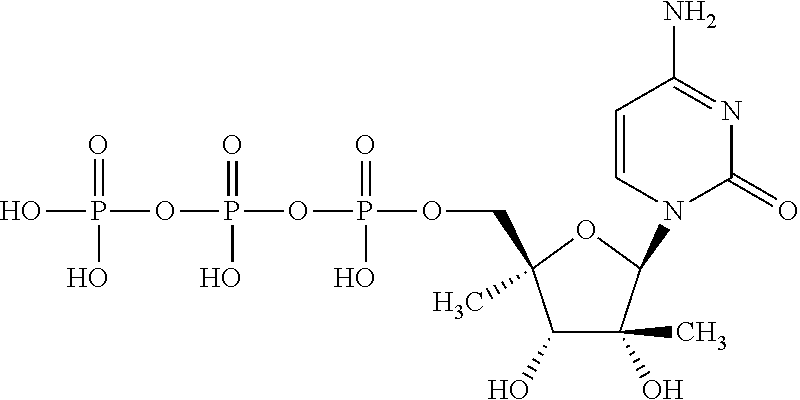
OP(=O)(OP(=O)(O)OP(=O)(O)OCC1(C)C(O)C(O)(C)C(N2C(=O)N=C(N)C=C2)O1)O
